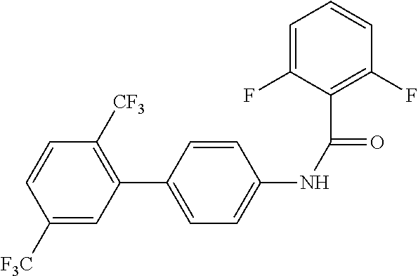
C1([F3C])=CC(C2=CC=C(NC(=O)C3=C(F)C=CC=C3F)C=C2)=C([CF3])C=C1
